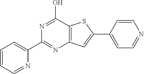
C12=C(C(O)=NC(C3=CC=CC=N3)=N1)SC(C1=CC=NC=C1)=C2
